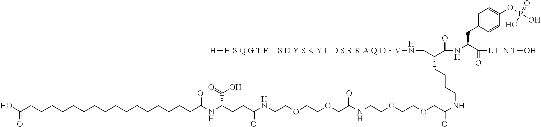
OC(=O)CCCCCCCCCCCCCCCCC(NC(C(O)=O)CCC(NCCOCCOCC(NCCOCCOCC(=O)NCCCCC(C(=O)NC(C(=O)[L L N T]O)CC1=CC=C(OP(O)(=O)O)C=C1)CN[H S Q G T F T S D Y S K Y L D S R R A Q D F V][H])=O)=O)=O
